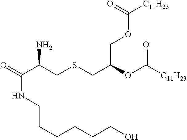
O=C(C(CSCC(OC([C11H23])=O)COC([C11H23])=O)N)NCCCCCCO
